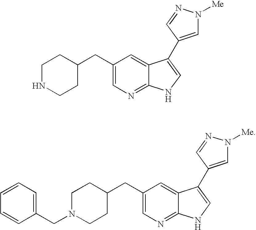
C1(CC2CCNCC2)=CN=C2C(=C1)C(C1=CN([Me])N=C1)=CN2.C1(CC2CCN(CC3=CC=CC=C3)CC2)=CN=C2C(=C1)C(C1=CN([Me])N=C1)=CN2
